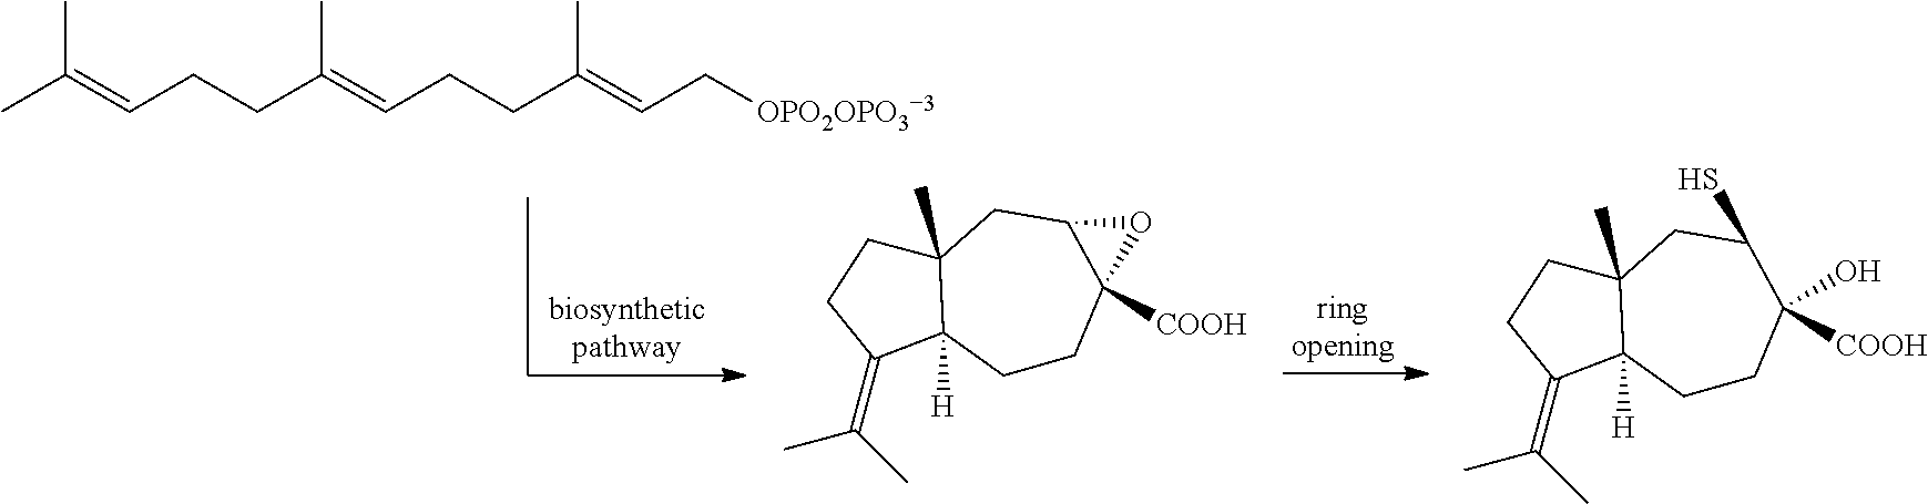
C1(=C(C)C)C2([H])C(C)(CC1)CC1C([COOH])(CC2)O1.C1(=C(C)C)C2([H])C(C)(CC1)CC(S)C([COOH])(O)CC2.CC(=CCCC(=CCCC(=CC[OPO2OPO3-3])C)C)C
